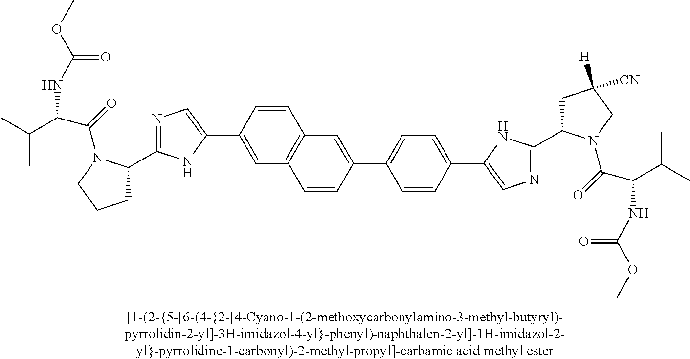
N1=C(C2CCCN2C(=O)C(C(C)C)NC(OC)=O)NC(C2=CC3=C(C=C2)C=C(C2=CC=C(C4=CN=C(C5CC([CN])([H])CN5C(=O)C(NC(OC)=O)C(C)C)N4)C=C2)C=C3)=C1
